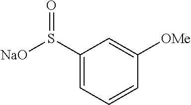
C1(S([NaO])=O)=CC=CC([OMe])=C1
